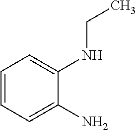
C1=CC=C(N)C(NCC)=C1
